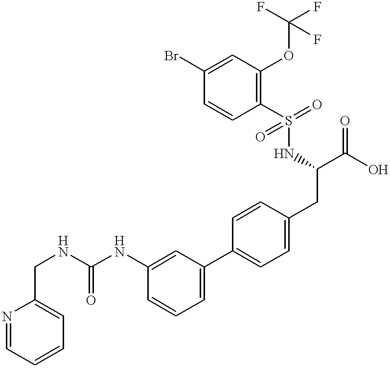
C(NC1=CC(C2=CC=C(CC(NS(C3=C(OC(F)(F)F)C=C(Br)C=C3)(=O)=O)C(O)=O)C=C2)=CC=C1)(NCC1=CC=CC=N1)=O
